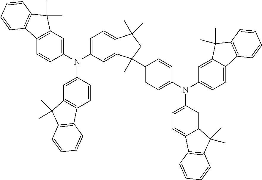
C1(N(C2=CC=C3C(=C2)C(C2=CC=C(N(C4=CC=C5C(=C4)C(C)(C)C4=C5C=CC=C4)C4=CC=C5C(=C4)C(C)(C)C4=C5C=CC=C4)C=C2)(C)CC3(C)C)C2=CC3=C(C=C2)C2=C(C3(C)C)C=CC=C2)=CC2=C(C=C1)C1=C(C2(C)C)C=CC=C1
